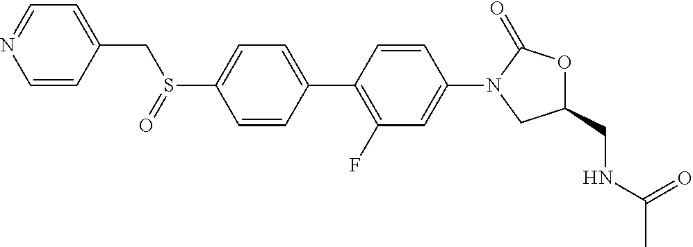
C1(CNC(C)=O)OC(=O)N(C2=CC(F)=C(C3=CC=C(S(CC4=CC=NC=C4)=O)C=C3)C=C2)C1
